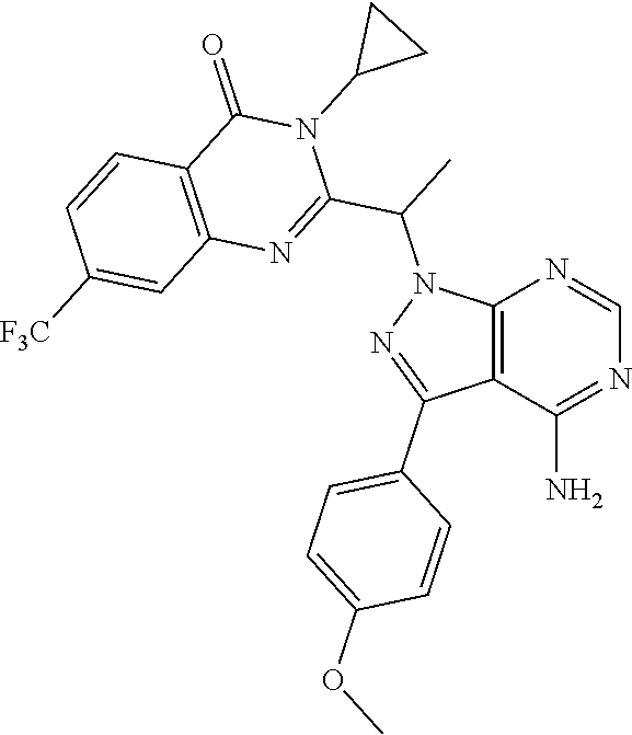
C12=C(C(N)=NC=N1)C(C1=CC=C(OC)C=C1)=NN2C(C)C1=NC2=C(C(=O)N1C1CC1)C=CC([F3C])=C2
